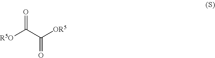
[R5O]C(C(=O)[OR5])=O
